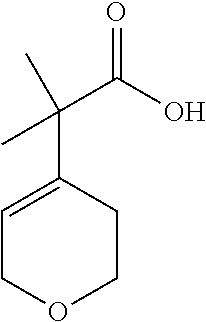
C1=C(C(C(O)=O)(C)C)CCOC1
